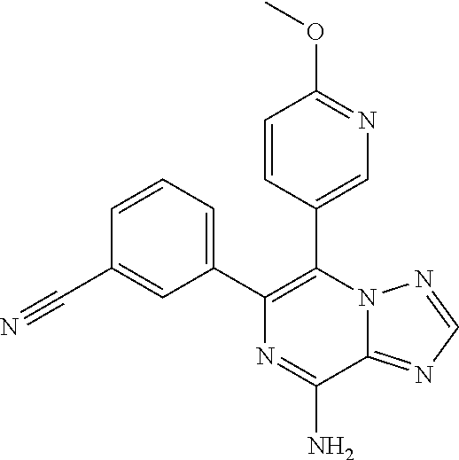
C1(C2=C(C3=CN=C(OC)C=C3)N3C(=NC=N3)C(N)=N2)=CC=CC(C#N)=C1
